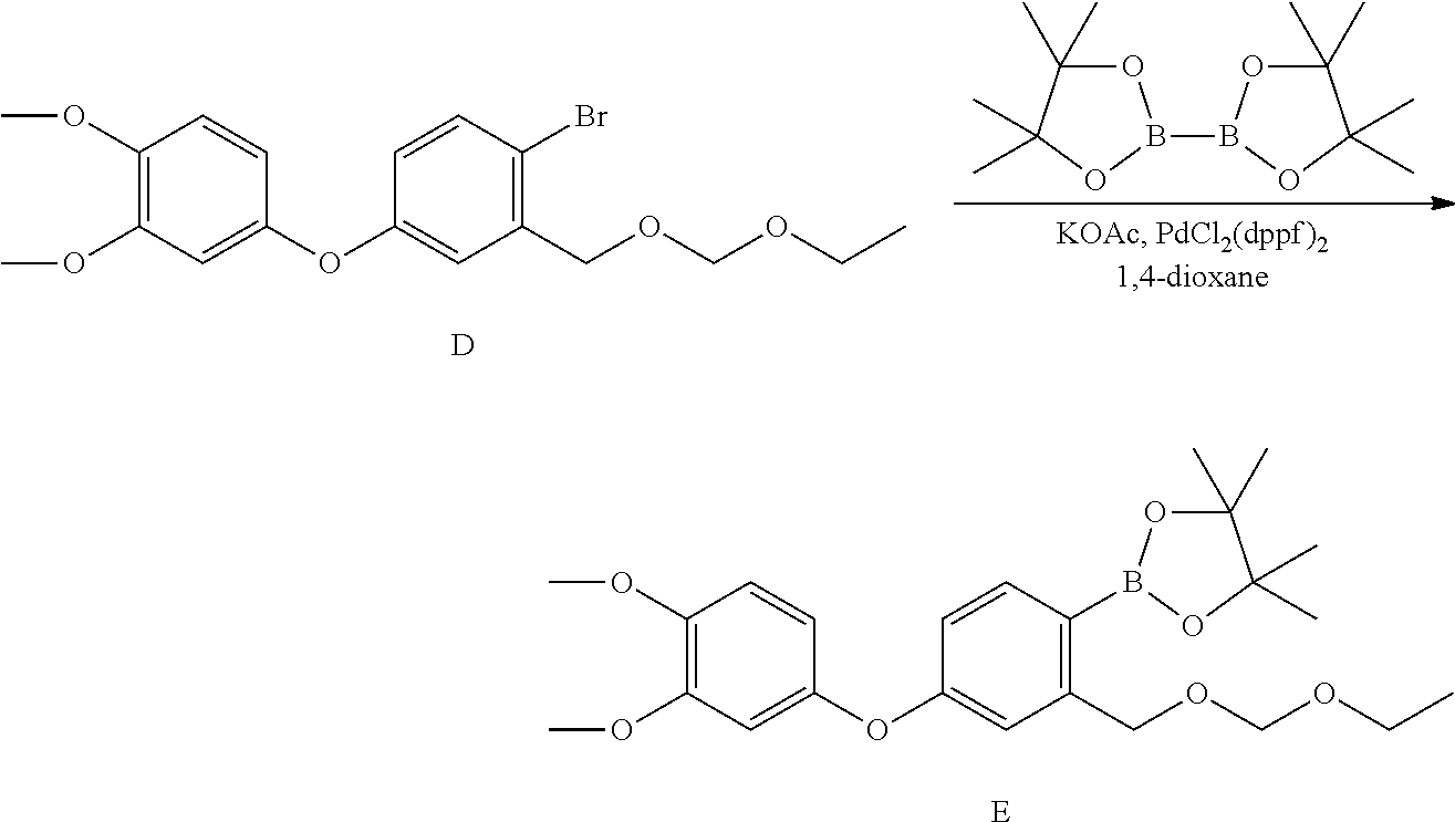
C1(OC2=CC(COCOCC)=C(Br)C=C2)=CC(OC)=C(OC)C=C1.[D].O1C(C)(C)C(C)(C)OB1B1OC(C)(C)C(C)(C)O1.[E].C1(OC2=CC(COCOCC)=C(B3OC(C)(C)C(C)(C)O3)C=C2)=CC(OC)=C(OC)C=C1
